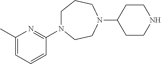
C1N(C2=NC(C)=CC=C2)CCN(C2CCNCC2)CC1
